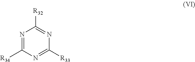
[R32]C1=NC([R33])=NC([R34])=N1
